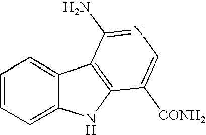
C1=CC=C2C(=C1)C1=C(N2)C([CONH2])=CN=C1N
